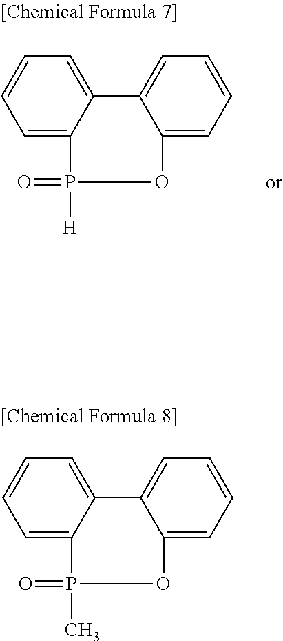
C1=C2C(=CC=C1)C1=CC=CC=C1OP2(C)=O.C1=C2C(=CC=C1)C1=CC=CC=C1OP2([H])=O
